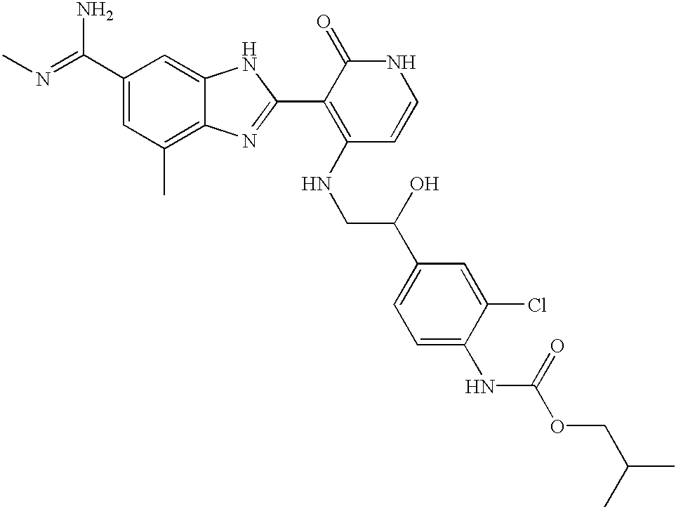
C(C1=CC(C)=C2C(=C1)NC(C1=C(NCC(O)C3=CC=C(NC(OCC(C)C)=O)C(Cl)=C3)C=CNC1=O)=N2)(N)=NC
